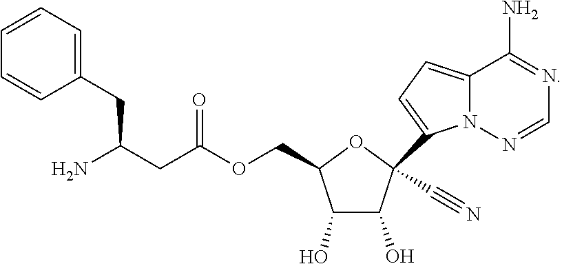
C12=CC=C(C3(C#N)C(O)C(O)C(COC(CC(N)CC4=CC=CC=C4)=O)O3)N1N=CN=C2N
